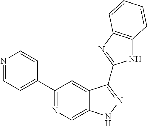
C1(C2=NC=C3C(=C2)C(C2=NC4=C(N2)C=CC=C4)=NN3)=CC=NC=C1
